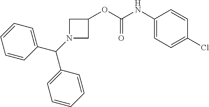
N1(C(C2=CC=CC=C2)C2=CC=CC=C2)CC(OC(NC2=CC=C(Cl)C=C2)=O)C1
